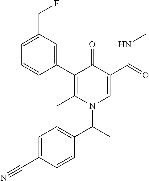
C1(C2=C(C)N(C(C3=CC=C(C#N)C=C3)C)C=C(C(=O)NC)C2=O)=CC(CF)=CC=C1
